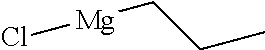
Cl[Mg]CCC
